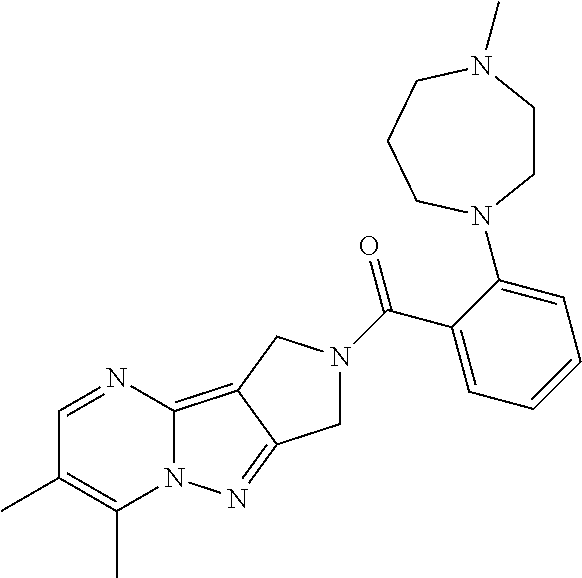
C1=NC2=C3C(=NN2C(C)=C1C)CN(C(=O)C1=CC=CC=C1N1CCN(C)CCC1)C3
